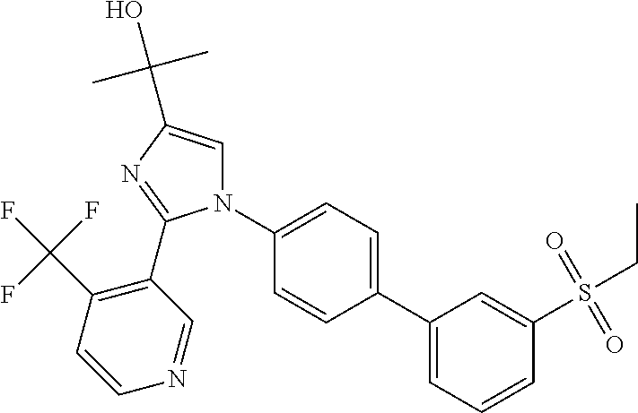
C1(C2=CC=CC(S(CC)(=O)=O)=C2)=CC=C(N2C=C(C(C)(C)O)N=C2C2=C(C(F)(F)F)C=CN=C2)C=C1
